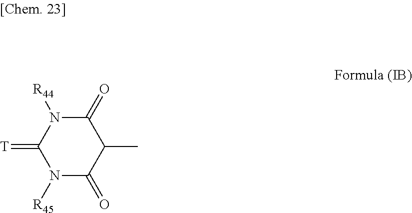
N1([R45])C(=O)C(C)C(=O)N([R44])C1=[T]
